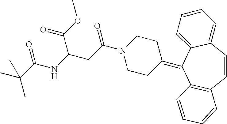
C12=C(C=CC3=CC=CC=C3C1=C1CCN(C(CC(NC(C(C)(C)C)=O)C(OC)=O)=O)CC1)C=CC=C2
